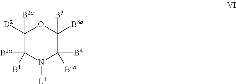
[L4]N1C([B4])([B4a])C([B3a])([B3])OC([B2])([B2a])C1([B1a])[B1]
